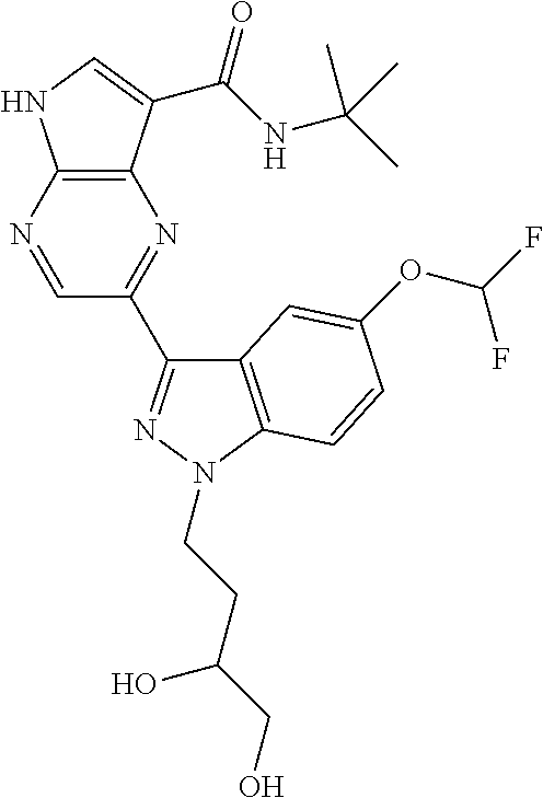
C12=C(N=CC(C3=NN(CCC(CO)O)C4=C3C=C(OC(F)F)C=C4)=N1)NC=C2C(NC(C)(C)C)=O
